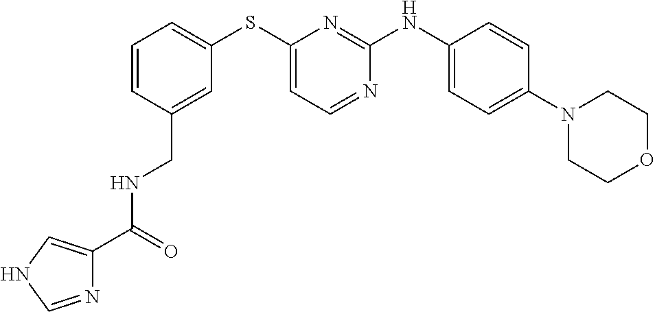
C1=CC(CNC(=O)C2=CNC=N2)=CC(SC2=CC=NC(NC3=CC=C(N4CCOCC4)C=C3)=N2)=C1
